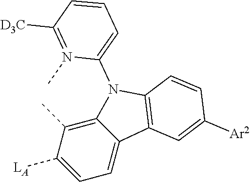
C12=C(C)C([LA])=CC=C1C1=C(N2C2=CC=CC([D3C])=N2C)C=CC([Ar2])=C1
